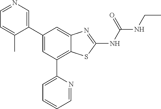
C1=NC=C(C2=CC(C3=CC=CC=N3)=C3C(=C2)N=C(NC(NCC)=O)S3)C(C)=C1
